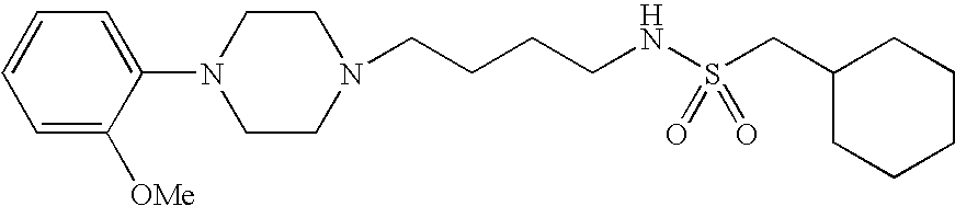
C(CCCNS(CC1CCCCC1)(=O)=O)N1CCN(C2=CC=CC=C2[OMe])CC1
